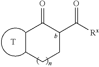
[T].C1CCCC(C([Rx])=O)C1=O
